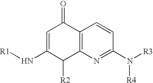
C1=C(N[R1])C([R2])C2=C(C1=O)C=CC(N([R3])[R4])=N2
